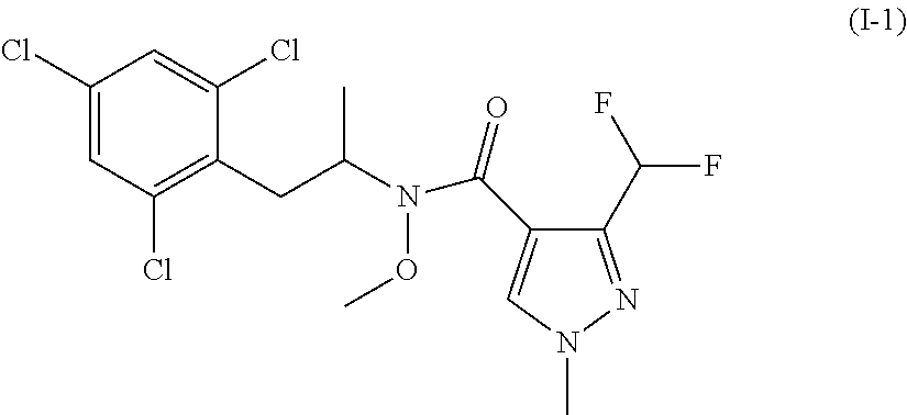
C1(Cl)=CC(Cl)=C(CC(N(C(C2=CN(C)N=C2C(F)F)=O)OC)C)C(Cl)=C1
